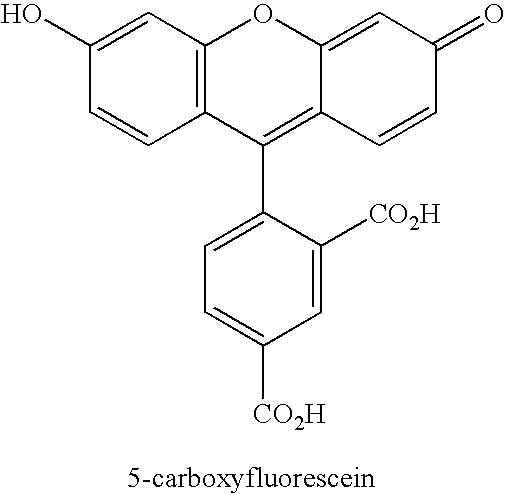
C1=C(O)C=CC2=C1OC1=CC(=O)C=CC1=C2C1=CC=C([CO2H])C=C1[CO2H]
